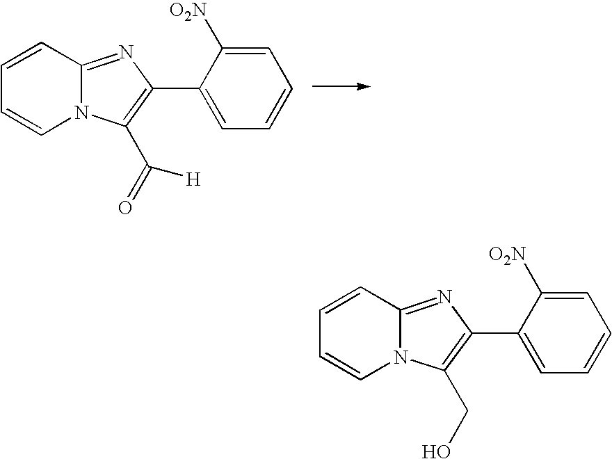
N12C(=NC(C3=CC=CC=C3[O2N])=C1C([H])=O)C=CC=C2.N12C(=NC(C3=CC=CC=C3[O2N])=C1CO)C=CC=C2
